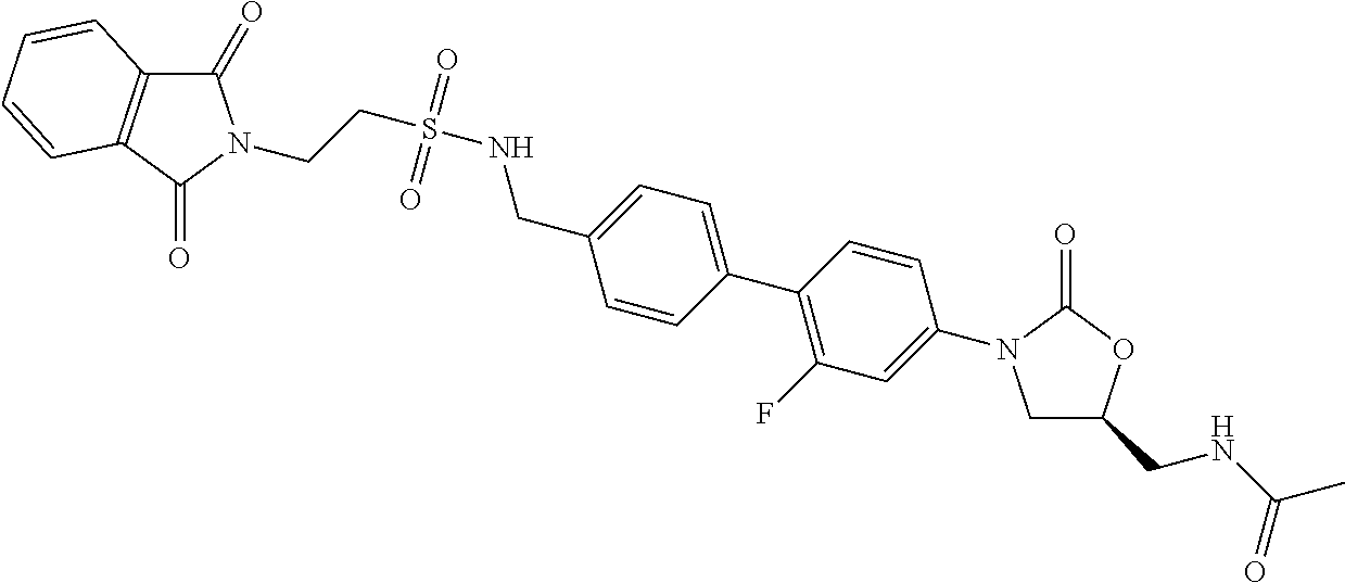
C1(=O)C2=C(C(=O)N1CCS(=O)(=O)NCC1=CC=C(C3=C(F)C=C(N4CC(CNC(C)=O)OC4=O)C=C3)C=C1)C=CC=C2
